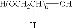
[H(OCH2CH)n]([H])O
